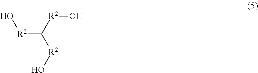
O[R2]C([R2]O)[R2]O
